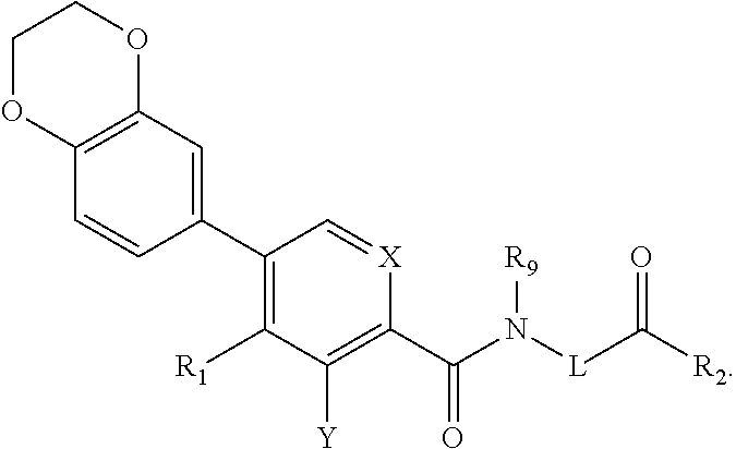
C1(C2=CC3=C(C=C2)OCCO3)=C([R1])C([Y])=C(C(=O)N([R9])[L]C([R2])=O)[X]=C1
